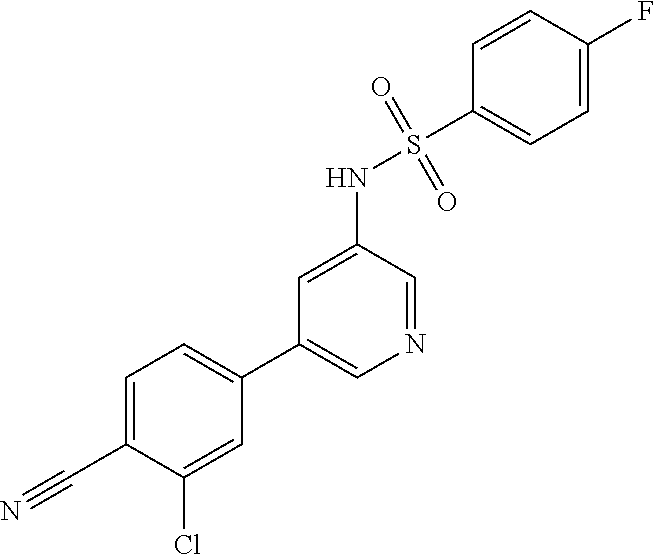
C1=C(C#N)C(Cl)=CC(C2=CN=CC(NS(C3=CC=C(F)C=C3)(=O)=O)=C2)=C1
